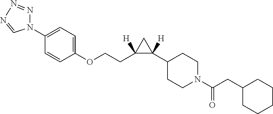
N1(C2=CC=C(OCCC3([H])C(C4CCN(C(CC5CCCCC5)=O)CC4)([H])C3)C=C2)N=NN=C1
